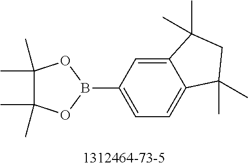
C1=C2C(=CC=C1B1OC(C)(C)C(C)(C)O1)C(C)(C)CC2(C)C
